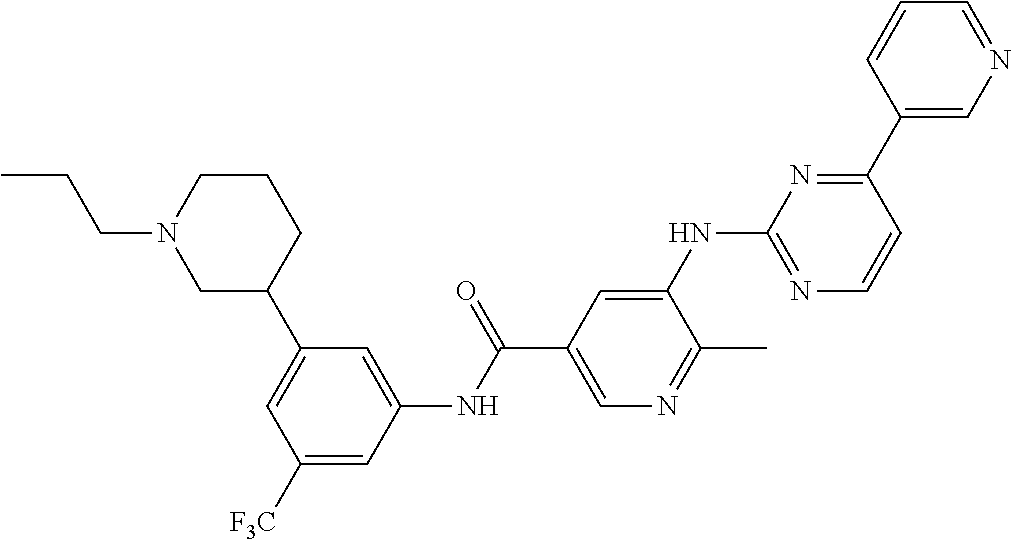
C1=C(C2CCCN(CCC)C2)C=C(NC(C2=CN=C(C)C(NC3=NC=CC(C4=CN=CC=C4)=N3)=C2)=O)C=C1[F3C]
